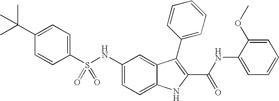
C1(C(C)(C)C)=CC=C(S(NC2=CC=C3C(=C2)C(C2=CC=CC=C2)=C(C(NC2=CC=CC=C2OC)=O)N3)(=O)=O)C=C1
